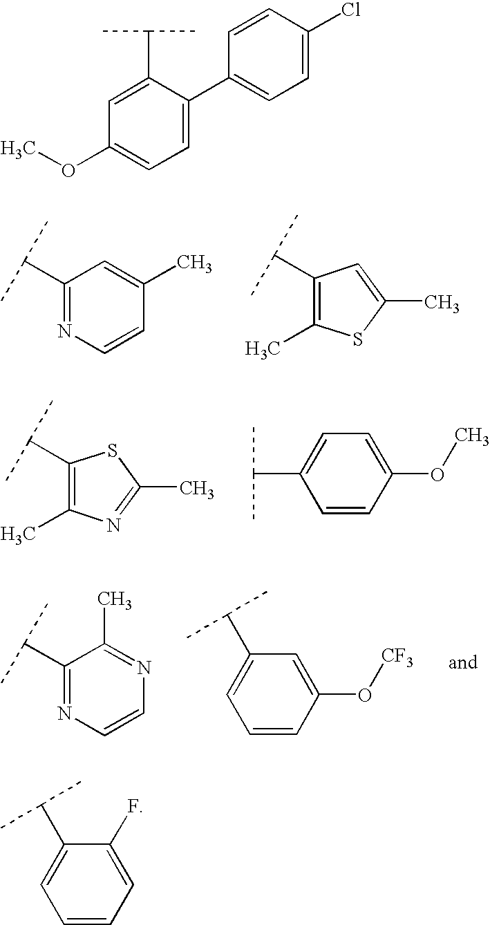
C1(C(C)C)=NC=CC(C)=C1.C1(C(C)C)=C(C)SC(C)=C1.C1(C(C)C)=C(C)N=C(C)S1.C1=C(C(C)C)C=CC(OC)=C1.C1(C(C)C)=NC=CN=C1C.C1(C(C)C)=CC=CC(O[CF3])=C1.C1=CC(C2=CC=C(OC)C=C2C(C)C)=CC=C1Cl.C1(C(C)C)=CC=CC=C1F
